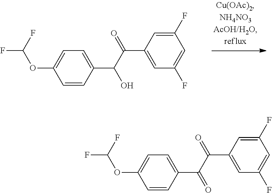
C1=CC(C(C(=O)C2=CC(F)=CC(F)=C2)O)=CC=C1OC(F)F.C1=CC(C(C(=O)C2=CC(F)=CC(F)=C2)=O)=CC=C1OC(F)F
